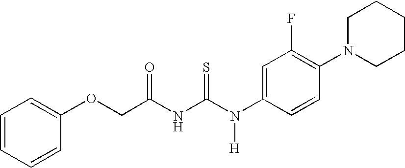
C(NC(N(C1=CC(F)=C(N2CCCCC2)C=C1)[H])=S)(=O)COC1=CC=CC=C1
